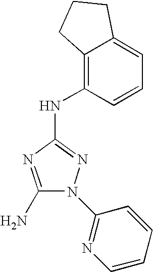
C1(N)=NC(NC2=C3C(=CC=C2)CCC3)=NN1C1=NC=CC=C1
